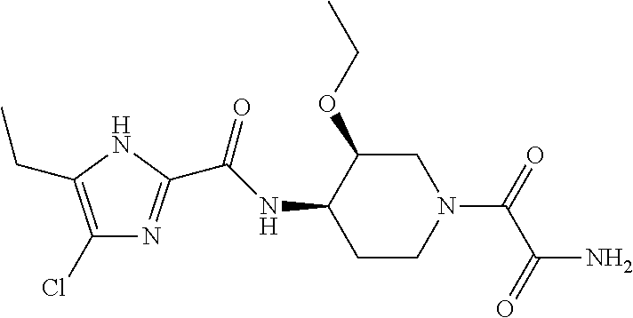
C1(Cl)=C(CC)NC(C(NC2CCN(C(C(=O)N)=O)CC2OCC)=O)=N1
